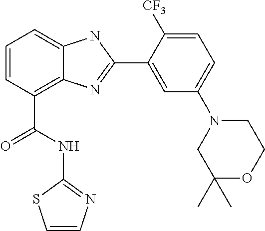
C1=CC(C(NC2=NC=CS2)=O)=C2C(=C1)NC(C1=CC(N3CC(C)(C)OCC3)=CC=C1[CF3])=N2
